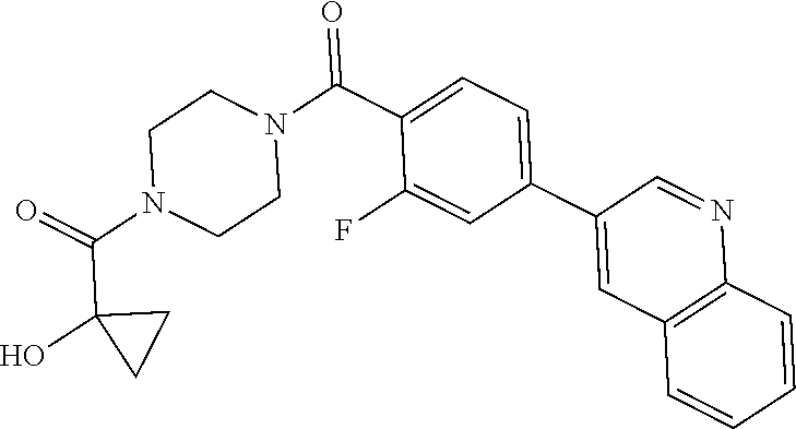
O=C(N1CCN(C(=O)C2=CC=C(C3=CC4=C(N=C3)C=CC=C4)C=C2F)CC1)C1(O)CC1
